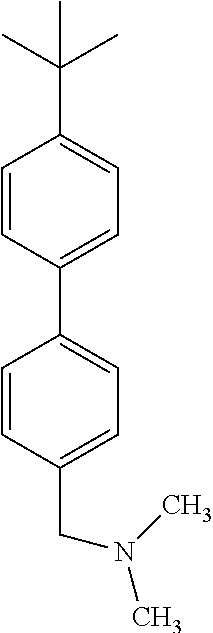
C1(C2=CC=C(CN(C)C)C=C2)=CC=C(C(C)(C)C)C=C1
